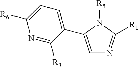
C1=C(C2=CC=C([R6])N=C2[R3])N([R5])C([R1])=N1
